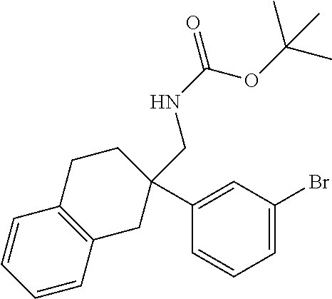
C1=CC2=C(C=C1)CCC(C1=CC(Br)=CC=C1)(CNC(OC(C)(C)C)=O)C2
